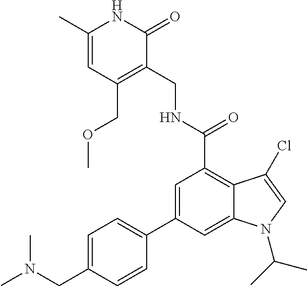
C1=C(C)NC(=O)C(CNC(C2=C3C(=CC(C4=CC=C(CN(C)C)C=C4)=C2)N(C(C)C)C=C3Cl)=O)=C1COC
